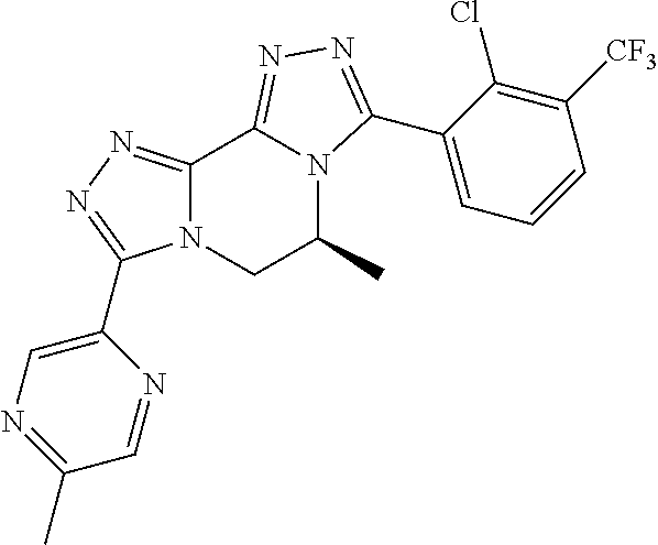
C12=NN=C(C3=CN=C(C)C=N3)N1CC(C)N1C2=NN=C1C1=CC=CC([CF3])=C1Cl
